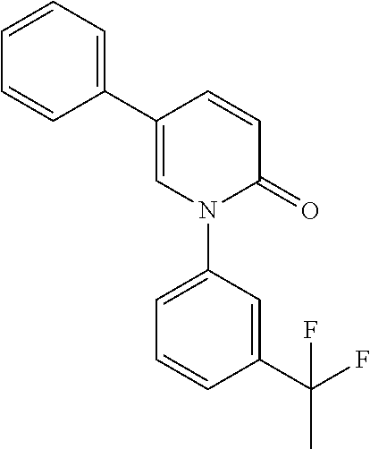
N1(C2=CC=CC(C(F)(C)F)=C2)C(=O)C=CC(C2=CC=CC=C2)=C1
